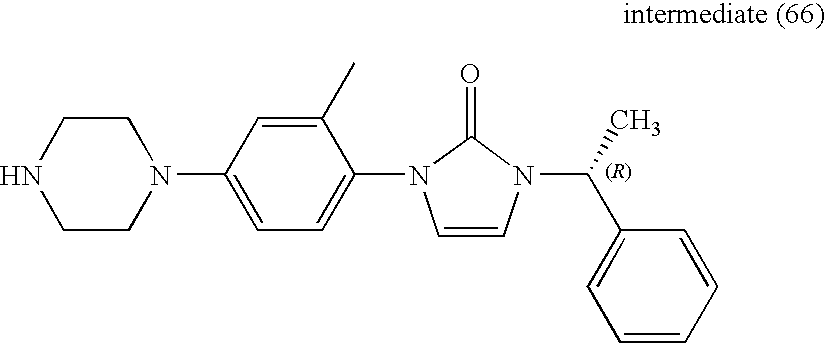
N1CCN(C2=CC=C(N3C=CN(C(C)C4=CC=CC=C4)C3=O)C(C)=C2)CC1
